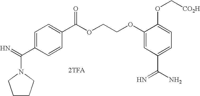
[2TFA].N1(C(=N)C2=CC=C(C(OCCOC3=CC(C(N)=N)=CC=C3OC[CO2H])=O)C=C2)CCCC1
